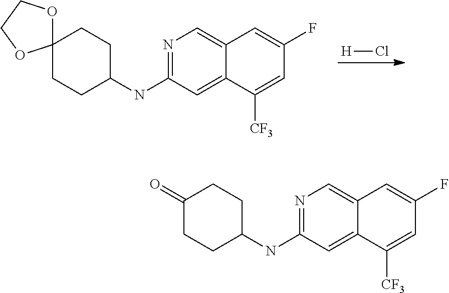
N1=C(NC2CCC3(CC2)OCCO3)C=C2C(=C1)C=C(F)C=C2[CF3].[H]Cl.N1=C(NC2CCC(=O)CC2)C=C2C(=C1)C=C(F)C=C2[CF3]
